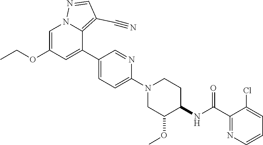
C1=C(OCC)C=C(C2=CC=C(N3CC(OC)C(NC(=O)C4=NC=CC=C4Cl)CC3)N=C2)C2=C(C#N)C=NN12
